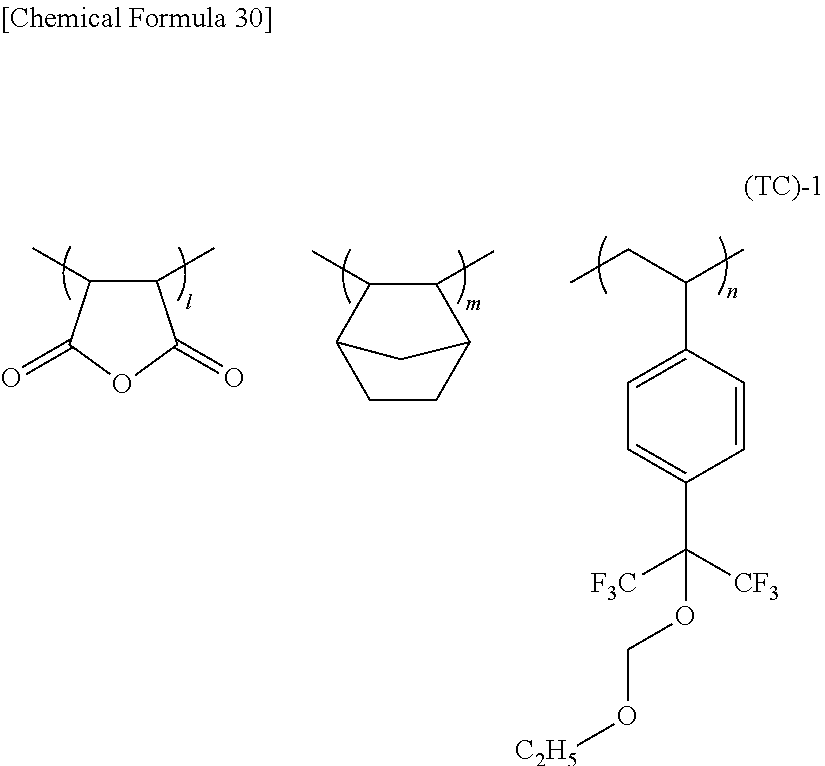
CCC(C)C1=CC=C(C([CF3])([F3C])OCO[C2H5])C=C1.C1(C)C(C)C(=O)OC1=O.C1(C)C(C)C2CCC1C2
